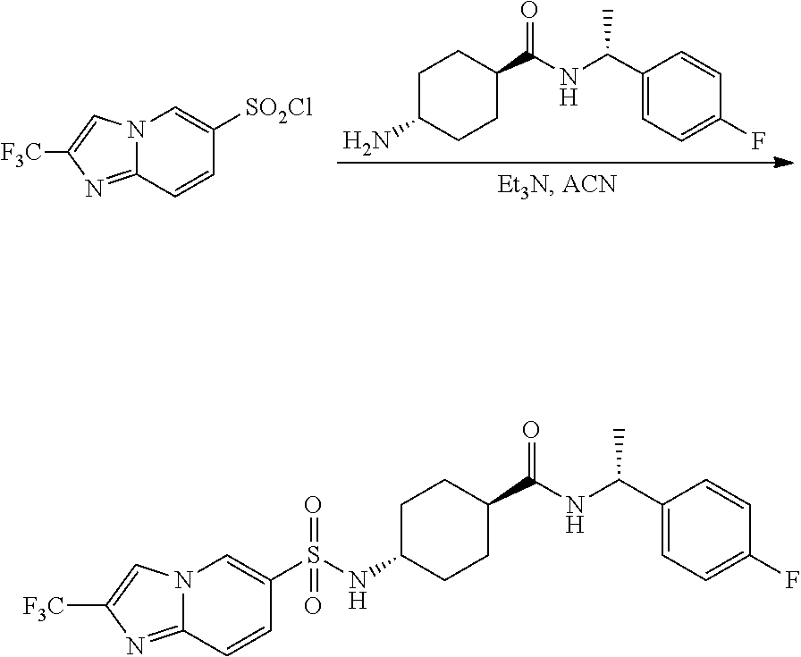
C1C(N)CCC(C(NC(C2=CC=C(F)C=C2)C)=O)C1.N12C(=NC([F3C])=C1)C=CC([SO2Cl])=C2.N12C(=NC([F3C])=C1)C=CC(S(NC1CCC(C(NC(C3=CC=C(F)C=C3)C)=O)CC1)(=O)=O)=C2
